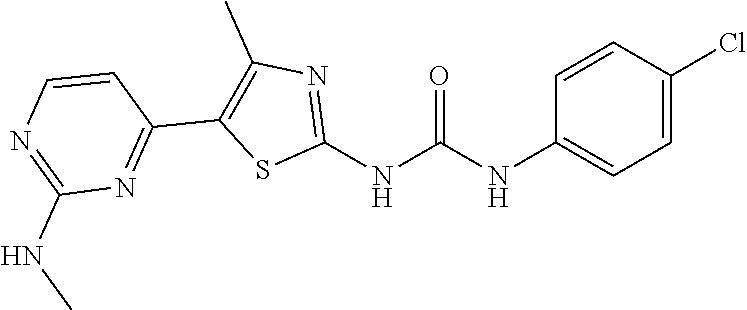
C1=C(Cl)C=CC(NC(NC2=NC(C)=C(C3=NC(NC)=NC=C3)S2)=O)=C1
